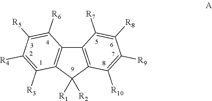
C12=C(C([R2])([R1])C3=C1C([R6])=C([R5])C([R4])=C3[R3])C([R10])=C([R9])C([R8])=C2[R7]
